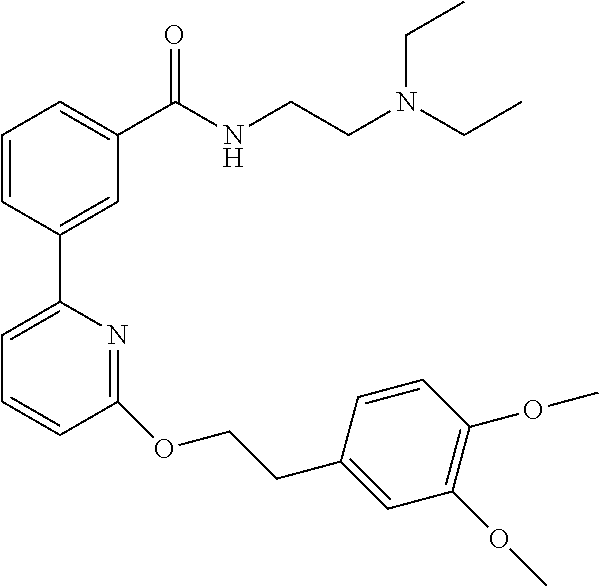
C1=CC(C2=CC=CC(OCCC3=CC(OC)=C(OC)C=C3)=N2)=CC(C(NCCN(CC)CC)=O)=C1
